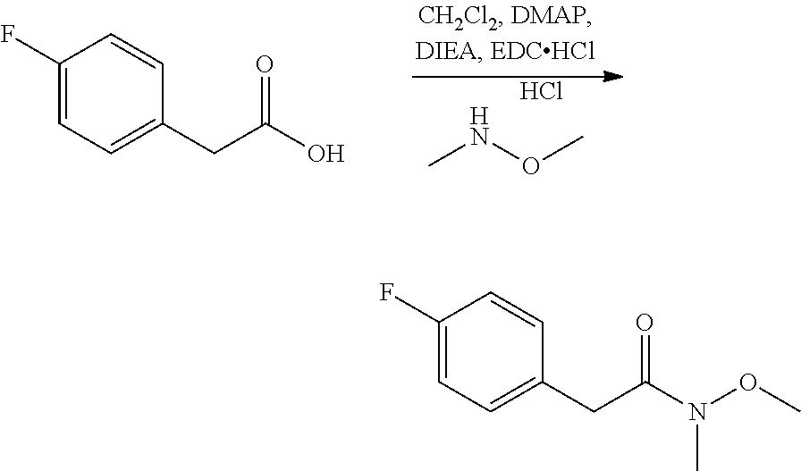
CNOC.Cl.C1(F)=CC=C(CC(=O)O)C=C1.C1(F)=CC=C(CC(=O)N(C)OC)C=C1
